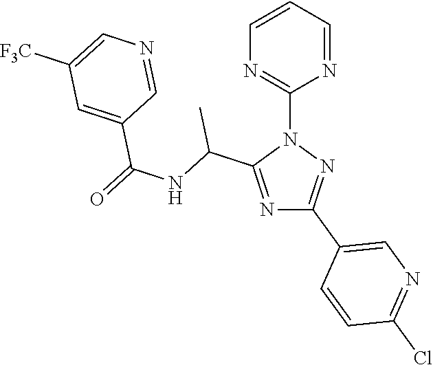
N1=C(C(NC(=O)C2=CC([F3C])=CN=C2)C)N(C2=NC=CC=N2)N=C1C1=CN=C(Cl)C=C1
